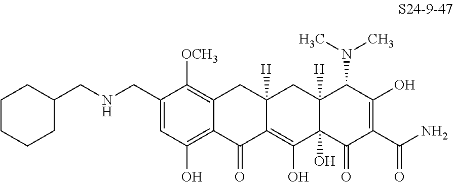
C1(CNCC2CCCCC2)=CC(O)=C2C(=C1[OCH3])CC1([H])C(=C(O)C3(O)C([H])(C1)C(N(C)C)C(O)=C(C(N)=O)C3=O)C2=O
